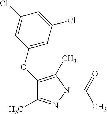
C1=C(Cl)C=C(OC2=C(C)N(C(C)=O)N=C2C)C=C1Cl
